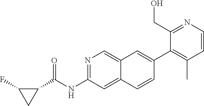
N1=C(NC(C2C(F)C2)=O)C=C2C(=C1)C=C(C1=C(C)C=CN=C1CO)C=C2
